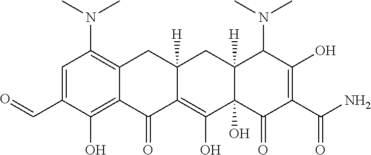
C1=C(C=O)C(O)=C2C(=C1N(C)C)CC1([H])C(=C(O)C3(O)C([H])(C1)C(N(C)C)C(O)=C(C(N)=O)C3=O)C2=O
